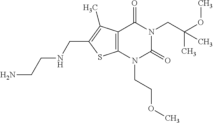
C12=C(N(CCOC)C(=O)N(CC(OC)(C)C)C1=O)SC(CNCCN)=C2C
